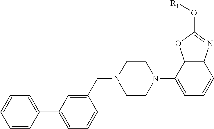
C1=CC(C2=CC=CC(CN3CCN(C4=CC=CC5=C4OC(O[R1])=N5)CC3)=C2)=CC=C1
